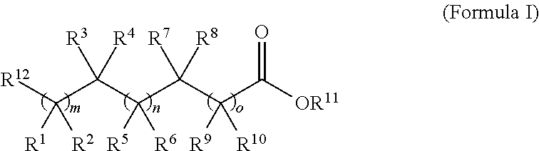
[R12]C(C(C(C(C(C([OR11])=O)([R9])[R10])([R7])[R8])([R5])[R6])([R4])[R3])([R2])[R1]
